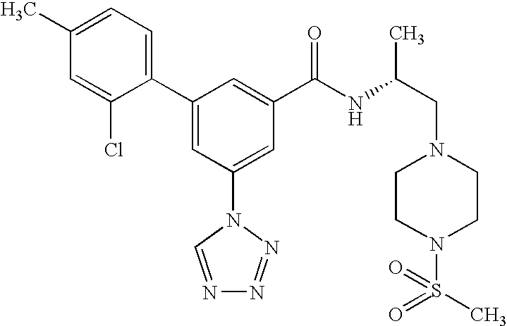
C1(C2=CC(N3C=NN=N3)=CC(C(NC(CN3CCN(S(C)(=O)=O)CC3)C)=O)=C2)=CC=C(C)C=C1Cl
